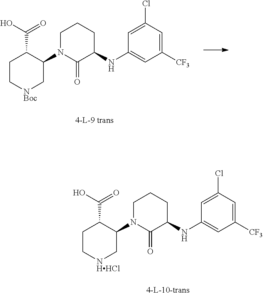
C1C[NBoc]CC(N2C(=O)C(NC3=CC([CF3])=CC(Cl)=C3)CCC2)C1C(O)=O.C1C[NHHCl]CC(N2C(=O)C(NC3=CC([CF3])=CC(Cl)=C3)CCC2)C1C(O)=O
